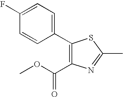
C1(C2=CC=C(F)C=C2)=C(C(OC)=O)N=C(C)S1
